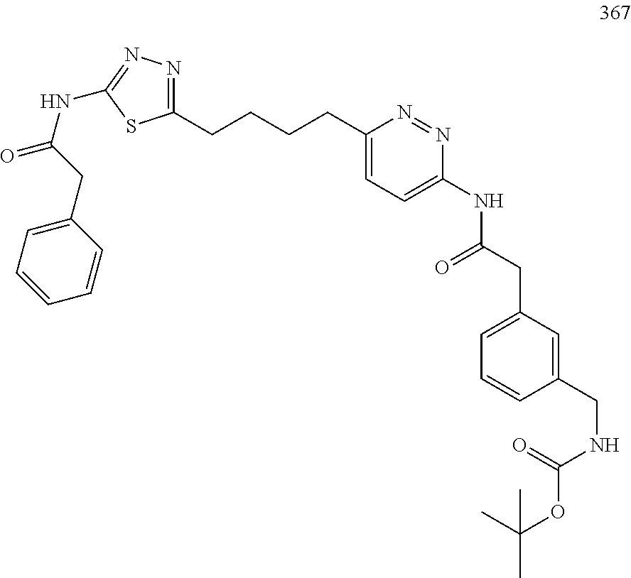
C1(CCCCC2=NN=C(NC(CC3=CC=CC=C3)=O)S2)=CC=C(NC(CC2=CC=CC(CNC(=O)OC(C)(C)C)=C2)=O)N=N1
